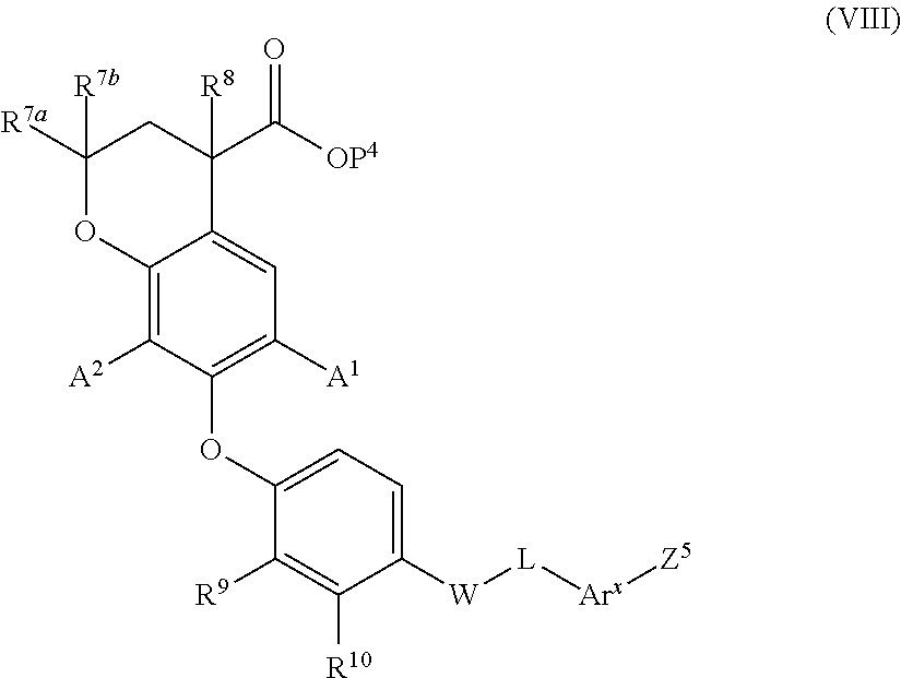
C1([R7a])([R7b])OC2=C([A2])C(OC3=CC=C([W][L][Arx][Z5])C([R10])=C3[R9])=C([A1])C=C2C([R8])(C([OP4])=O)C1
